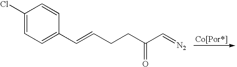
C1(C=CCCC(=O)C=[N2])=CC=C(Cl)C=C1
